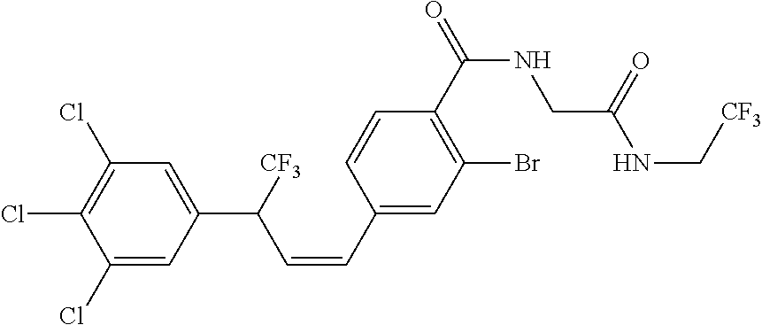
C1(Cl)=CC(C(C=CC2=CC(Br)=C(C(NCC(NC[CF3])=O)=O)C=C2)[CF3])=CC(Cl)=C1Cl
